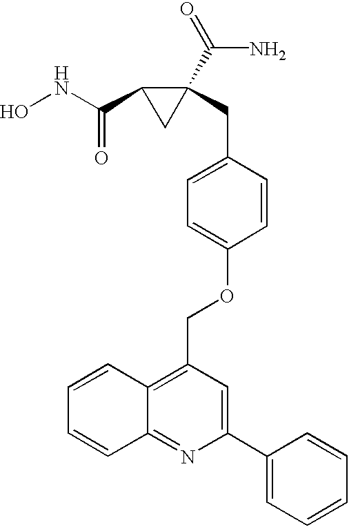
ONC(C1CC1(C(=O)N)CC1=CC=C(OCC2=C3C(=NC(C4=CC=CC=C4)=C2)C=CC=C3)C=C1)=O
